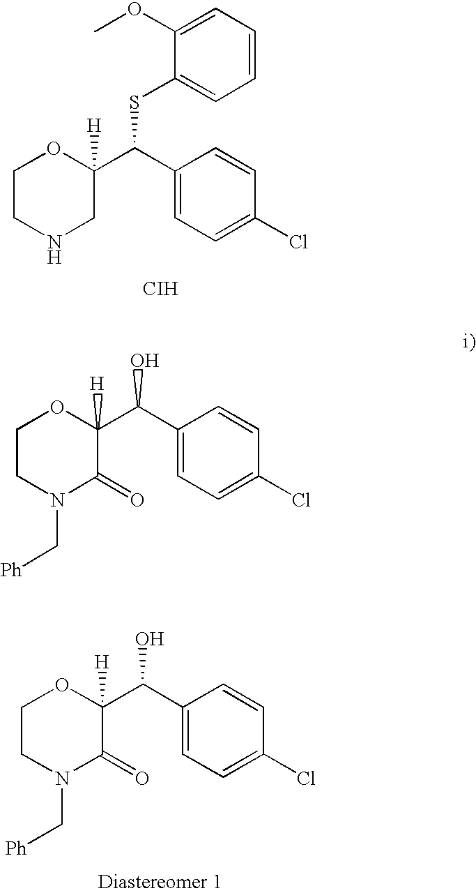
C1(OC)=CC=CC=C1SC(C1([H])OCCNC1)C1=CC=C(Cl)C=C1.[CIH].OC(C1([H])OCCN(C[Ph])C1=O)C1=CC=C(Cl)C=C1.OC(C1([H])OCCN(C[Ph])C1=O)C1=CC=C(Cl)C=C1
